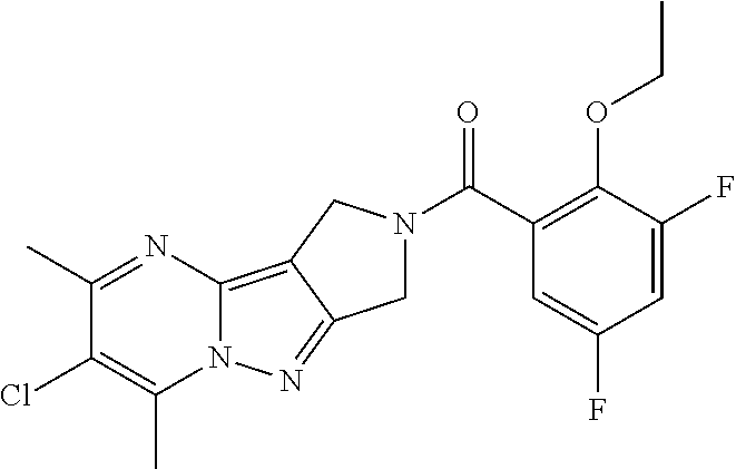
C1N(C(=O)C2=C(OCC)C(F)=CC(F)=C2)CC2=C3N(N=C12)C(C)=C(Cl)C(C)=N3
